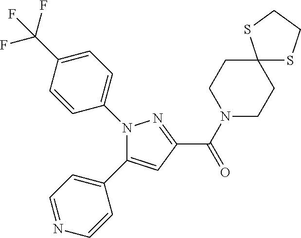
C1(C(N2CCC3(CC2)SCCS3)=O)=NN(C2=CC=C(C(F)(F)F)C=C2)C(C2=CC=NC=C2)=C1
